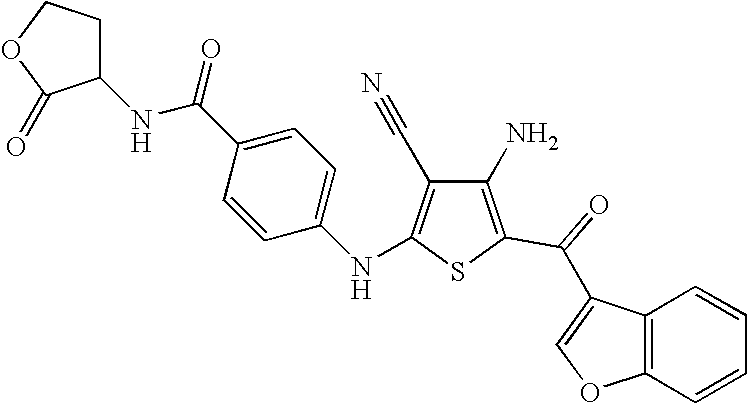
C1(N)=C(C(=O)C2=COC3=C2C=CC=C3)SC(NC2=CC=C(C(NC3CCOC3=O)=O)C=C2)=C1C#N
